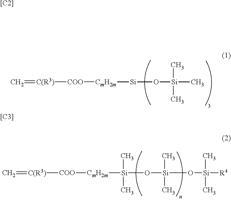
C=[C(R3)][COO][CmH2m][Si]O[Si](C)(C)C.C=[C(R3)][COO][CmH2m][Si](O[Si](C)(C)O[Si]([R4])(C)C)(C)C.[[C2]].[[C3]]
